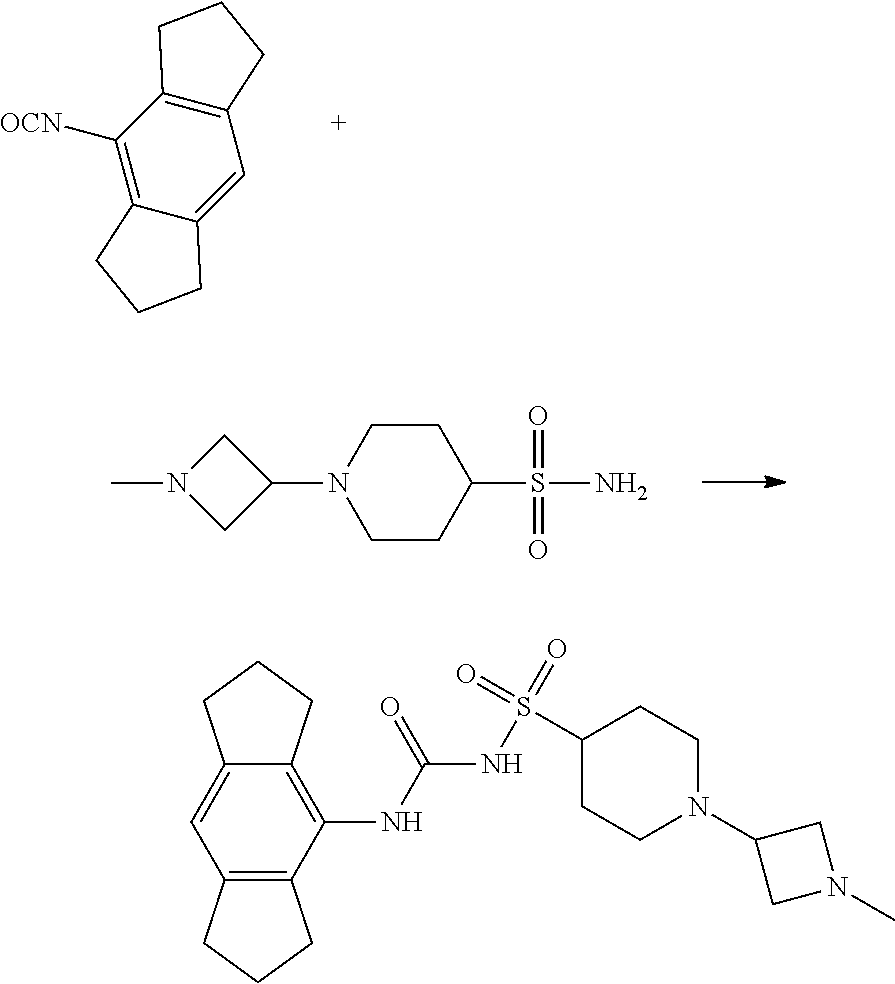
C1=C2CCCC2=C([OCN])C2=C1CCC2.C1(N2CCC(S(=O)(=O)N)CC2)CN(C)C1.S(=O)(NC(NC1=C2C(=CC3=C1CCC3)CCC2)=O)(=O)C1CCN(C2CN(C)C2)CC1
